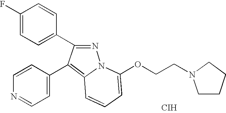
C1(F)=CC=C(C2=NN3C(=C2C2=CC=NC=C2)C=CC=C3OCCN2CCCC2)C=C1.[CIH]
